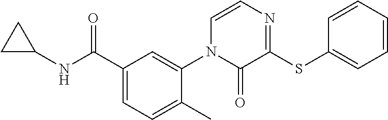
C1(C(NC2CC2)=O)=CC=C(C)C(N2C(=O)C(SC3=CC=CC=C3)=NC=C2)=C1
